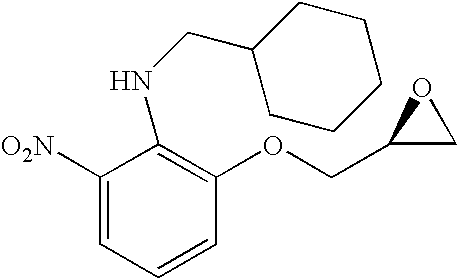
C1([O2N])=CC=CC(OCC2CO2)=C1NCC1CCCCC1
